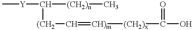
C[Y]C([(CH2)n]C)[(CH2]C=[CH)m][(CH2)x]C(O)=O
